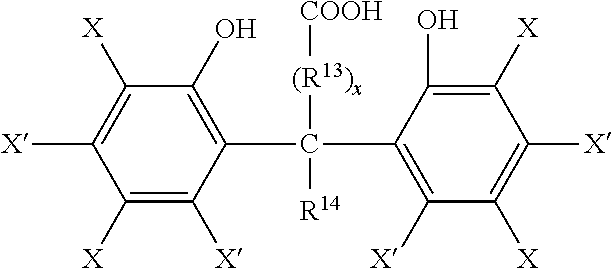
[(R13)x](C([R14])(C1=C([X])C([X])=C([X])C([X])=C1O)C1=C(O)C([X])=C([X])C([X])=C1[X])[COOH]
